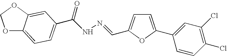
C(NN=CC1=CC=C(C2=CC(Cl)=C(Cl)C=C2)O1)(=O)C1=CC=C2OCOC2=C1
